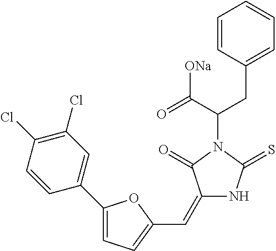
C1=CC(CC(C(=O)[ONa])N2C(=O)C(=CC3=CC=C(C4=CC(Cl)=C(Cl)C=C4)O3)NC2=S)=CC=C1
